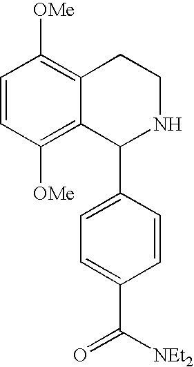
C1=CC([OMe])=C2C(=C1[OMe])CCNC2C1=CC=C(C([NEt2])=O)C=C1
